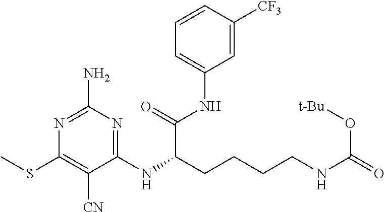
N1=C(N)N=C(NC(CCCCNC(=O)O[t-Bu])C(=O)NC2=CC=CC([CF3])=C2)C([CN])=C1SC
